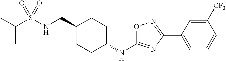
CC(S(NCC1CCC(NC2=NC(C3=CC=CC([CF3])=C3)=NO2)CC1)(=O)=O)C
